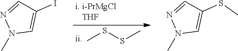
CSSC.CN1C=C(I)C=N1.CN1C=C(SC)C=N1
